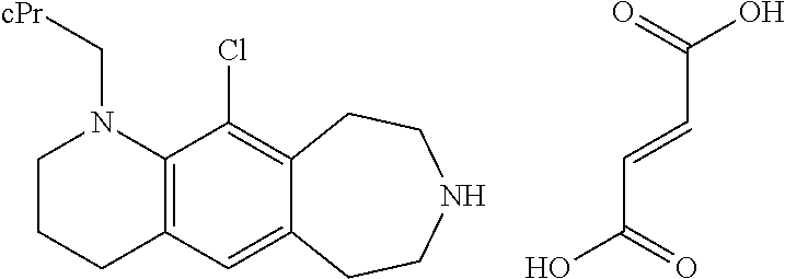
C1CCC2=C(N1C[cPr])C(Cl)=C1C(=C2)CCNCC1.O=C(O)C=CC(O)=O
